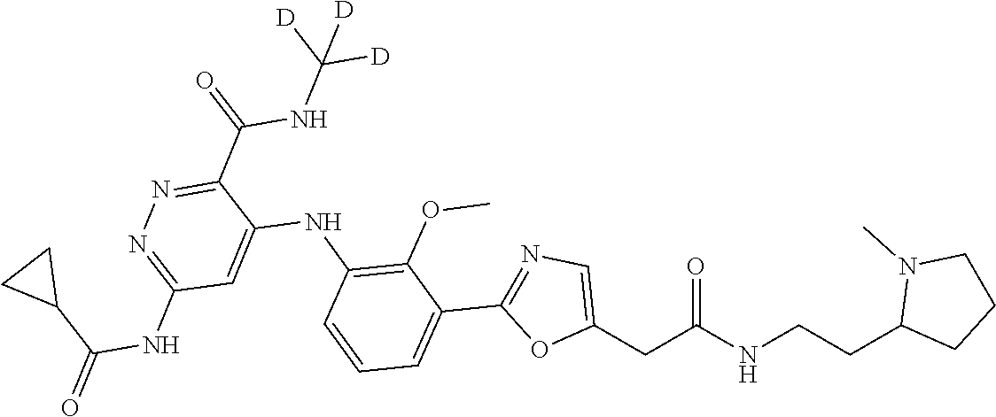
C1(CCNC(CC2=CN=C(C3=CC=CC(NC4=CC(NC(C5CC5)=O)=NN=C4C(NC([D])([D])[D])=O)=C3OC)O2)=O)CCCN1C
